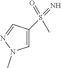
C1=C(S(=N)(C)=O)C=NN1C
